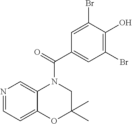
N1=CC=C2C(=C1)N(C(C1=CC(Br)=C(O)C(Br)=C1)=O)CC(C)(C)O2
